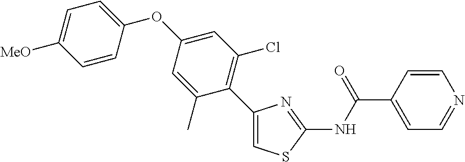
C1(C2=C(Cl)C=C(OC3=CC=C([MeO])C=C3)C=C2C)=CSC(NC(C2=CC=NC=C2)=O)=N1
